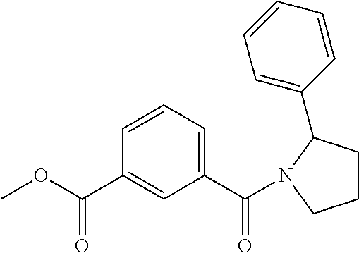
COC(C1=CC(C(=O)N2CCCC2C2=CC=CC=C2)=CC=C1)=O
